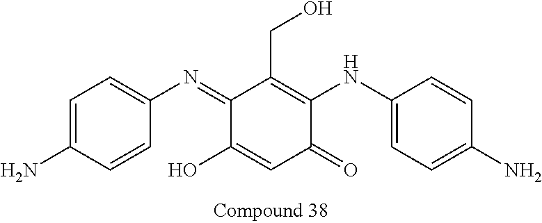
C1(=NC2=CC=C(N)C=C2)C(O)=CC(=O)C(NC2=CC=C(N)C=C2)=C1CO
